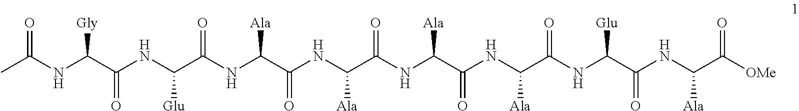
CC(NC(C(NC(C(NC(C(NC(C(NC(C(NC(C(NC(C(NC(C([OMe])=O)[Ala])=O)[Glu])=O)[Ala])=O)[Ala])=O)[Ala])=O)[Ala])=O)[Glu])=O)[Gly])=O
